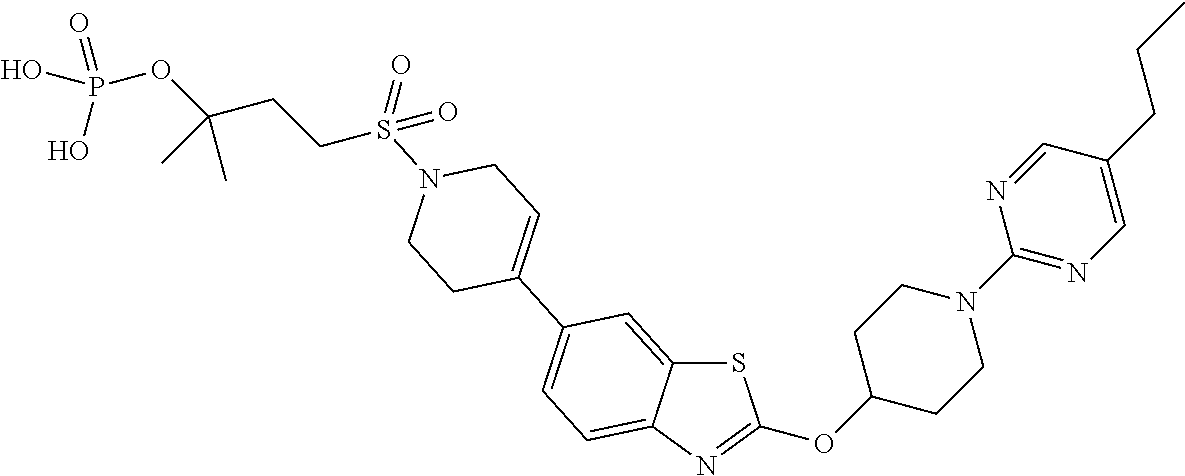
S1C2=CC(C3=CCN(S(CCC(OP(O)(O)=O)(C)C)(=O)=O)CC3)=CC=C2N=C1OC1CCN(C2=NC=C(CCC)C=N2)CC1
